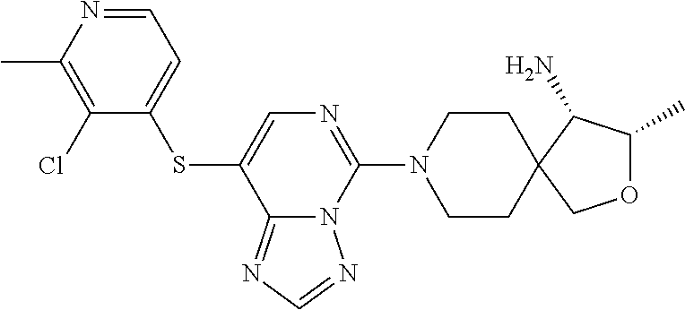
C1(Cl)=C(C)N=CC=C1SC1=CN=C(N2CCC3(CC2)C(N)C(C)OC3)N2C1=NC=N2
